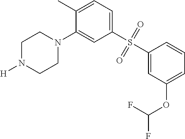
[H]N1CCN(C2=CC(S(=O)(=O)C3=CC(OC(F)F)=CC=C3)=CC=C2C)CC1
